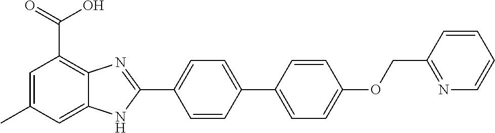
C1=CC(C2=CC=C(OCC3=NC=CC=C3)C=C2)=CC=C1C1=NC2=C(C(O)=O)C=C(C)C=C2N1
